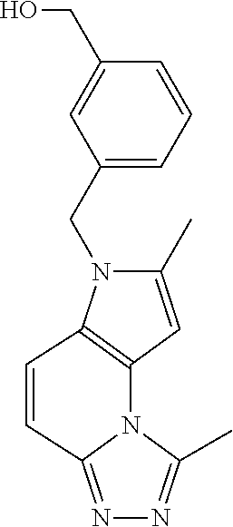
C1(C)=CC2=C(N1CC1=CC=CC(CO)=C1)C=CC1=NN=C(C)N12
